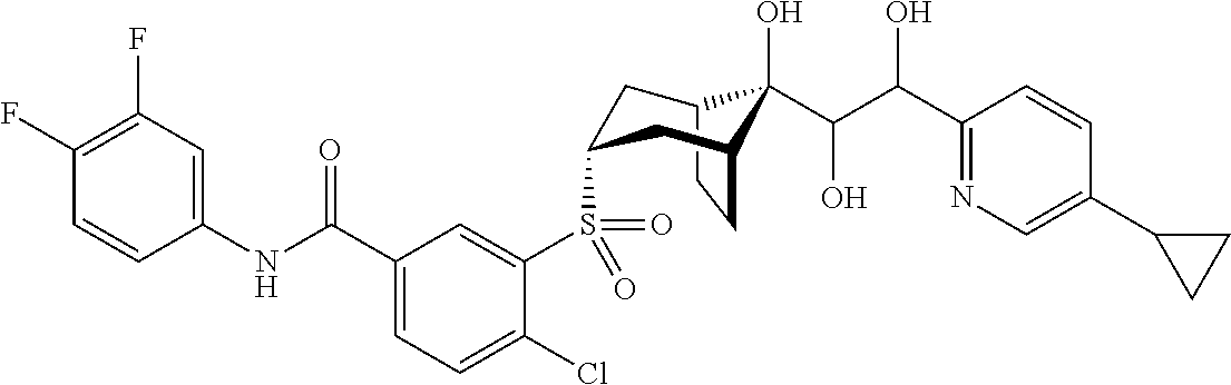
C12CCC(CC(S(C3=CC(C(NC4=CC(F)=C(F)C=C4)=O)=CC=C3Cl)(=O)=O)C1)C2(O)C(C(O)C1=NC=C(C2CC2)C=C1)O
